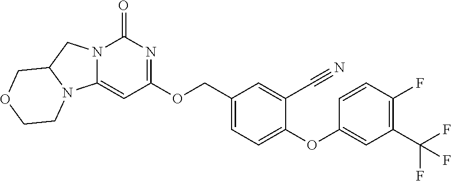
C1=C(COC2=NC(=O)N3C(=C2)N2C(C3)COCC2)C=C(C#N)C(OC2=CC(C(F)(F)F)=C(F)C=C2)=C1
